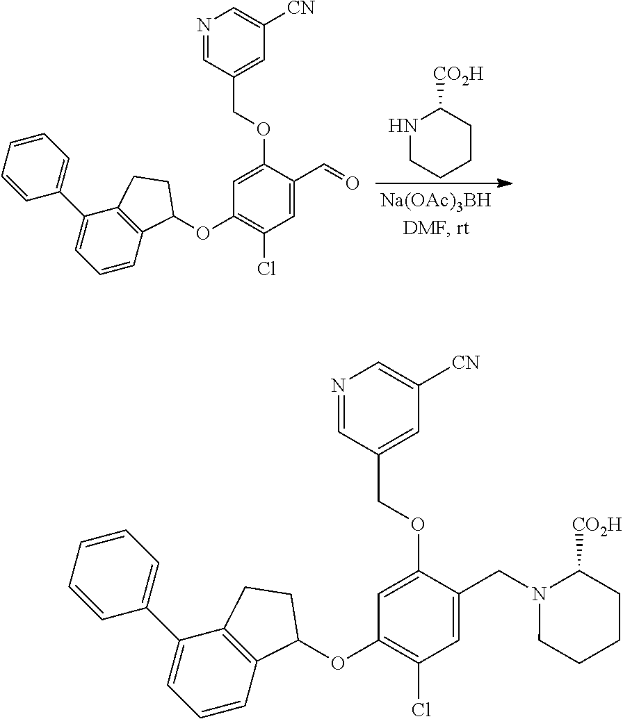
C1=C(OCC2=CC([CN])=CN=C2)C(C=O)=CC(Cl)=C1OC1C2=C(C(C3=CC=CC=C3)=CC=C2)CC1.N1CCCCC1[CO2H].C1=C(OCC2=CC([CN])=CN=C2)C(CN2C([CO2H])CCCC2)=CC(Cl)=C1OC1C2=C(C(C3=CC=CC=C3)=CC=C2)CC1
